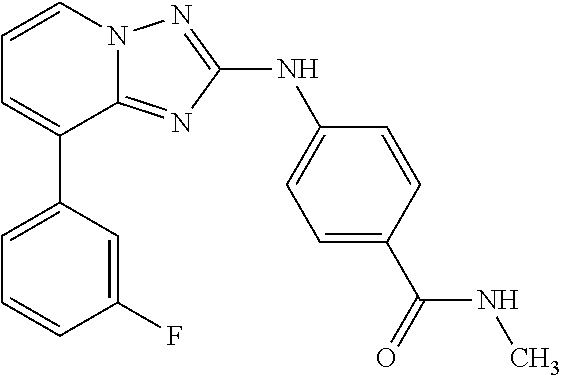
C1=CN2C(=NC(NC3=CC=C(C(=O)NC)C=C3)=N2)C(C2=CC=CC(F)=C2)=C1
